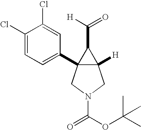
C12([H])C(C3=CC=C(Cl)C(Cl)=C3)(CN(C(OC(C)(C)C)=O)C1)C2C(=O)[H]
